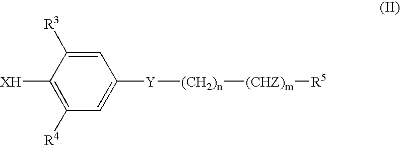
C1=C([R3])C([XH])=C([R4])C=C1[Y][(CH2)n][(CHZ)m][R5]
